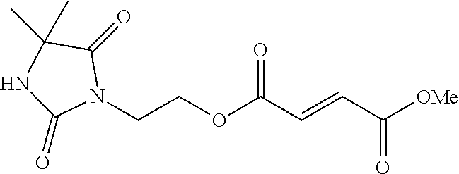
C(COC(C=CC([OMe])=O)=O)N1C(=O)C(C)(C)NC1=O
